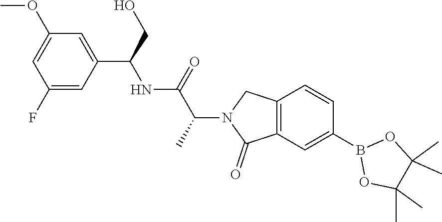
O1B(C2=CC3=C(CN(C(C(NC(C4=CC(OC)=CC(F)=C4)CO)=O)C)C3=O)C=C2)OC(C)(C)C1(C)C
